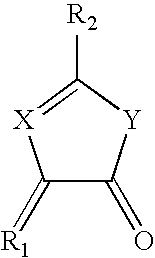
C1(=[R1])C(=O)[Y]C([R2])=[X]1
